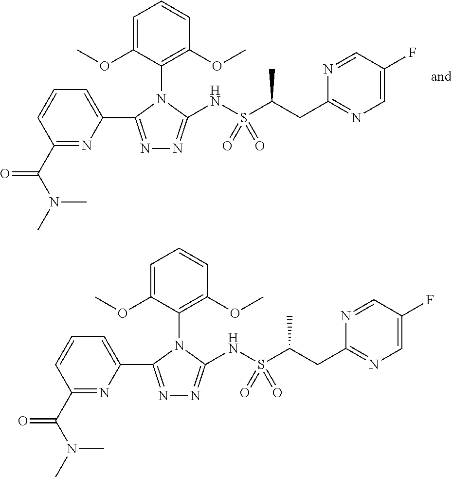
C1=C(OC)C(N2C(C3=CC=CC(C(N(C)C)=O)=N3)=NN=C2NS(C(CC2=NC=C(F)C=N2)C)(=O)=O)=C(OC)C=C1.C1=C(OC)C(N2C(C3=CC=CC(C(N(C)C)=O)=N3)=NN=C2NS(C(CC2=NC=C(F)C=N2)C)(=O)=O)=C(OC)C=C1
